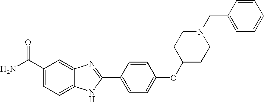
C12=CC(C(=O)N)=CC=C1NC(C1=CC=C(OC3CCN(CC4=CC=CC=C4)CC3)C=C1)=N2
